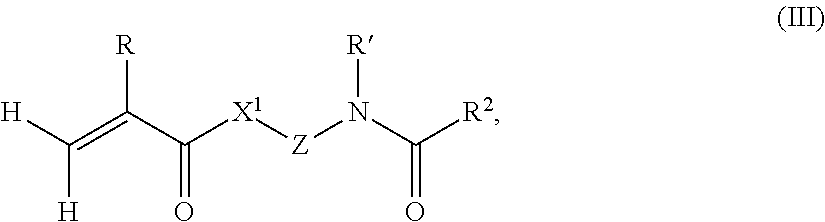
[H]C(=C(C([X1][Z]N(C([R2])=O)[R])=O)[R])[H]
